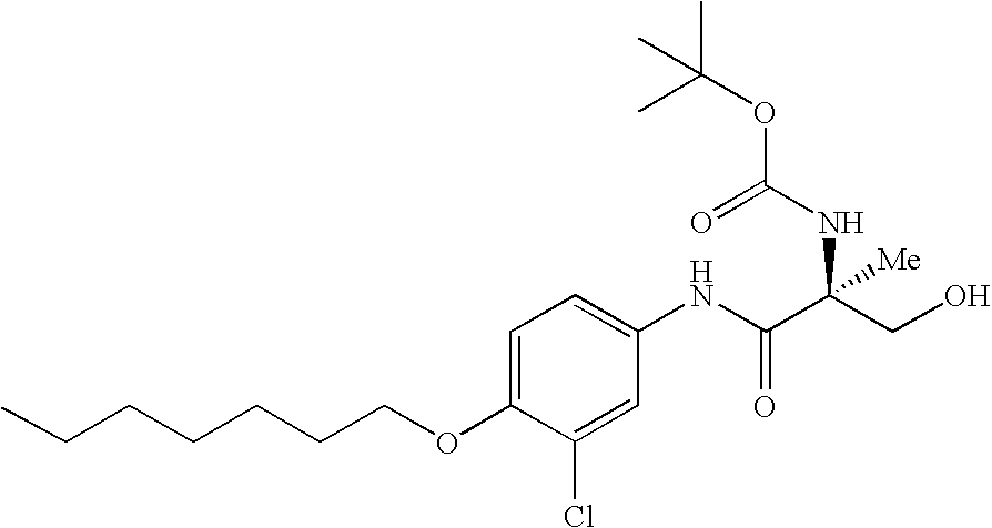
C1=C(OCCCCCCC)C(Cl)=CC(NC(C(CO)(NC(=O)OC(C)(C)C)[Me])=O)=C1
